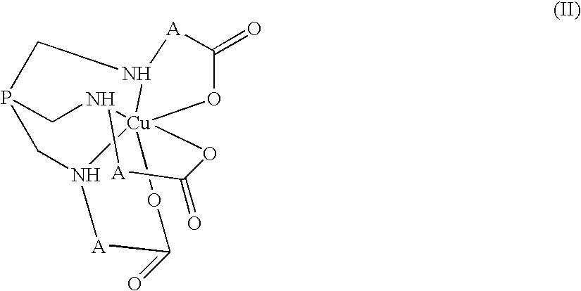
C1(=O)O[Cu]2345N([A]1)CP(CN2[A]C(=O)O3)CN4[A]C(=O)O5
